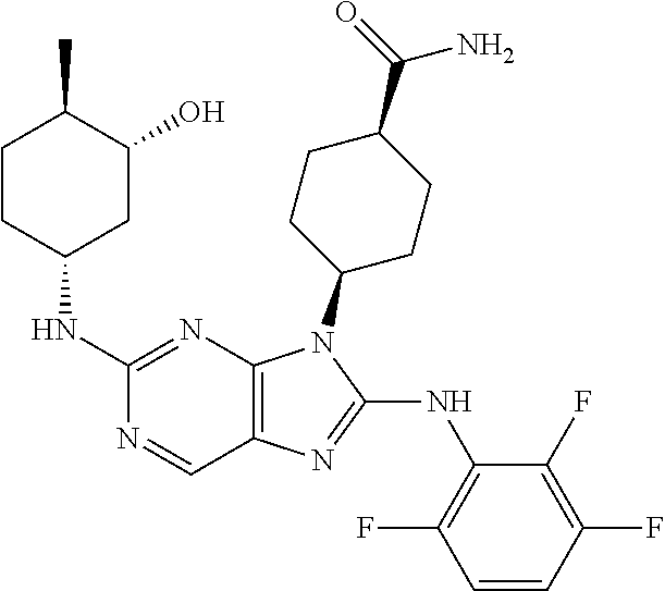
C1(NC2CC(O)C(C)CC2)=NC2=C(C=N1)N=C(NC1=C(F)C=CC(F)=C1F)N2C1CCC(C(=O)N)CC1
